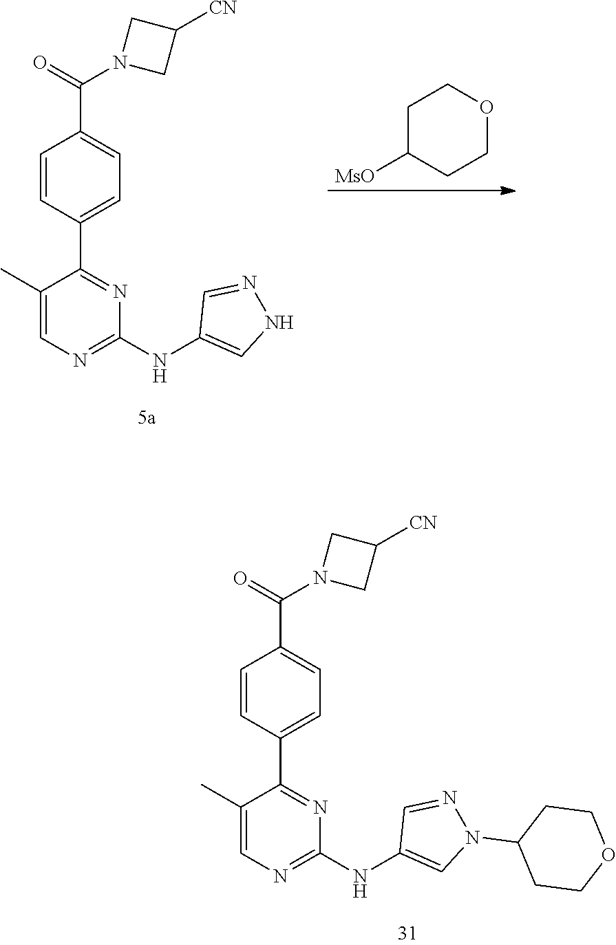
C1(NC2=CNN=C2)=NC=C(C)C(C2=CC=C(C(N3CC([CN])C3)=O)C=C2)=N1.C1C([MsO])CCOC1.C1(NC2=CN(C3CCOCC3)N=C2)=NC=C(C)C(C2=CC=C(C(N3CC([CN])C3)=O)C=C2)=N1
